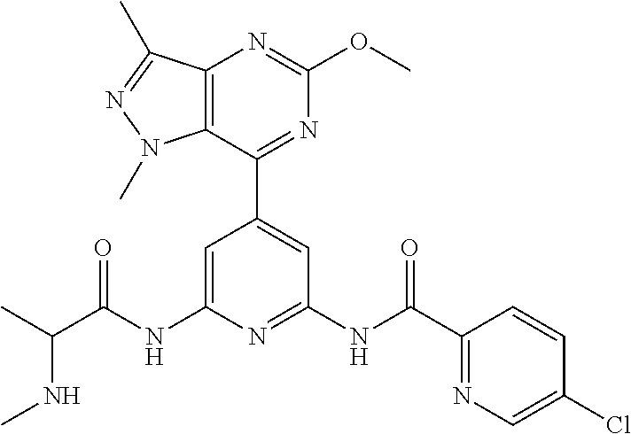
C1=C(NC(C(C)NC)=O)N=C(NC(C2=NC=C(Cl)C=C2)=O)C=C1C1=NC(OC)=NC2=C1N(C)N=C2C
